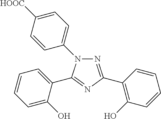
N1=C(C2=C(O)C=CC=C2)N=C(C2=CC=CC=C2O)N1C1=CC=C([HOOC])C=C1
